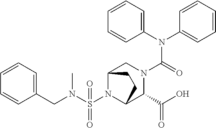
C1=CC=CC=C1CN(S(N1C2C(C(O)=O)N(C(N(C3=CC=CC=C3)C3=CC=CC=C3)=O)CC1CC2)(=O)=O)C
